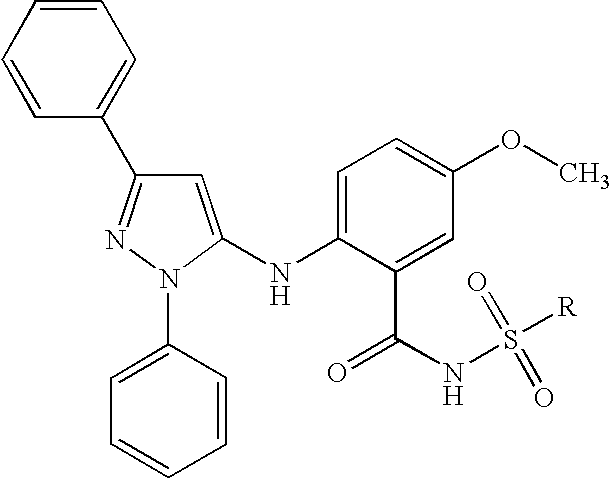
C1=C(N2C(NC3=CC=C(OC)C=C3C(NS(=O)(=O)[R])=O)=CC(C3=CC=CC=C3)=N2)C=CC=C1
